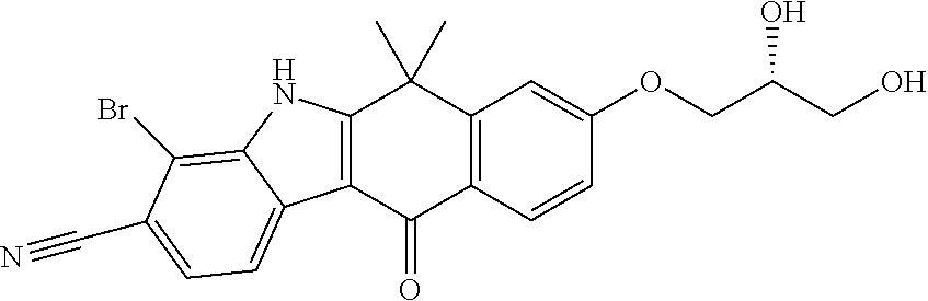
C12=C(C=CC(OCC(CO)O)=C1)C(=O)C1=C(C2(C)C)NC2=C(Br)C(C#N)=CC=C12
